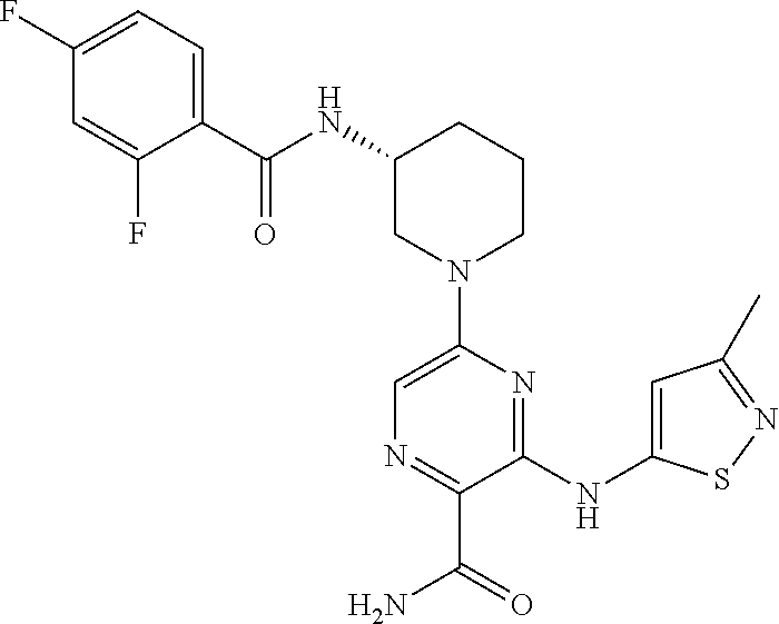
C1(NC(=O)C2=CC=C(F)C=C2F)CN(C2=CN=C(C(=O)N)C(NC3=CC(C)=NS3)=N2)CCC1
